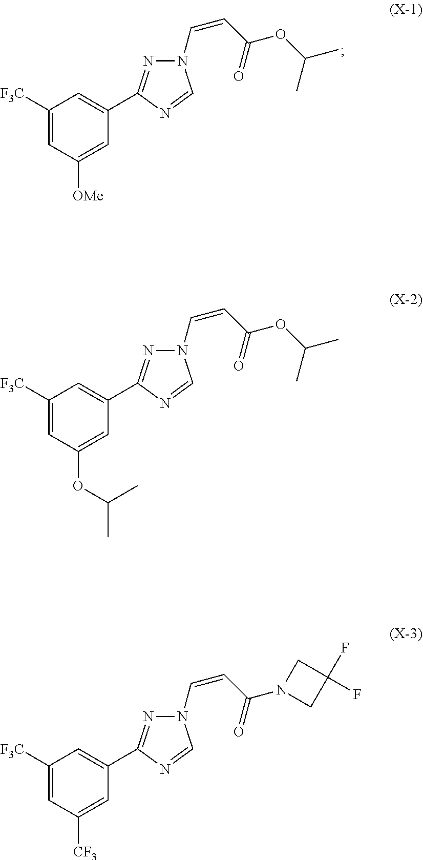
C1([F3C])=CC([OMe])=CC(C2=NN(C=CC(OC(C)C)=O)C=N2)=C1.C1([F3C])=CC(OC(C)C)=CC(C2=NN(C=CC(OC(C)C)=O)C=N2)=C1.C1([F3C])=CC([CF3])=CC(C2=NN(C=CC(=O)N3CC(F)(F)C3)C=N2)=C1
